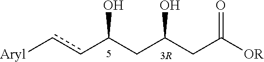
c(C(CC(CC([OR])=O)O)O)c[Aryl]
